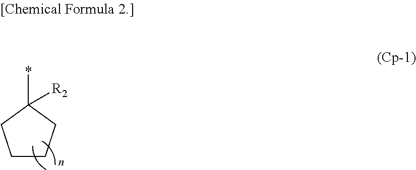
C1CCC(*)([R2])C1
